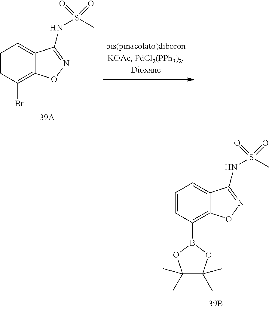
C12=C(B3OC(C)(C)C(C)(C)O3)C=CC=C1C(NS(C)(=O)=O)=NO2.C12=C(Br)C=CC=C1C(NS(C)(=O)=O)=NO2
